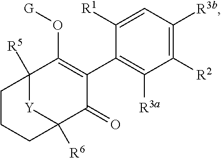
C1([R1])=CC([R3b])=C([R2])C([R3a])=C1C1=C(O[G])C2([R5])CCCC([R6])(C1=O)[Y]2
